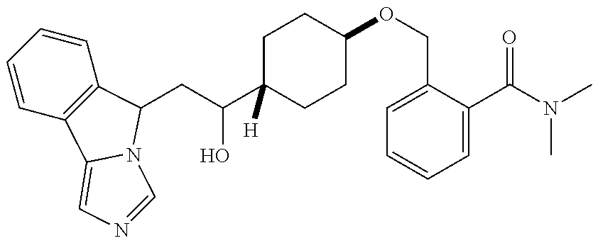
C1=CC=CC2=C1C1=CN=CN1C2CC(O)C1([H])CCC(OCC2=CC=CC=C2C(=O)N(C)C)CC1
